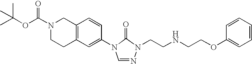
C12=C(C=C(N3C=NN(CCNCCOC4=CC=CC=C4)C3=O)C=C1)CCN(C(OC(C)(C)C)=O)C2
